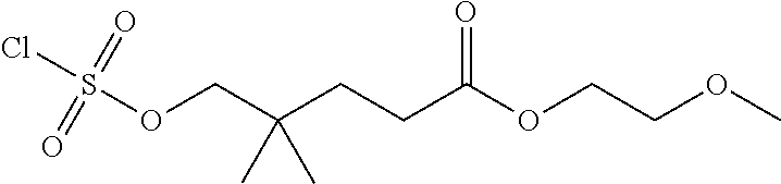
S(OCC(CCC(OCCOC)=O)(C)C)(Cl)(=O)=O
